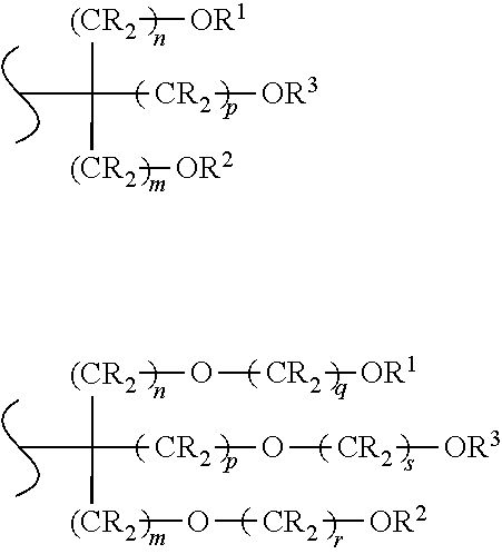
[(CR2]([OR1])C(C)([CR2][OR3])[(CR2][OR2].[(CR2](O[CR2][OR1])C(C)([CR2]O[CR2][OR3])[(CR2]O[CR2][OR2]
